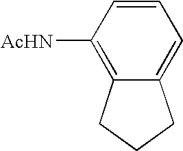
C1=CC([AcHN])=C2C(=C1)CCC2
